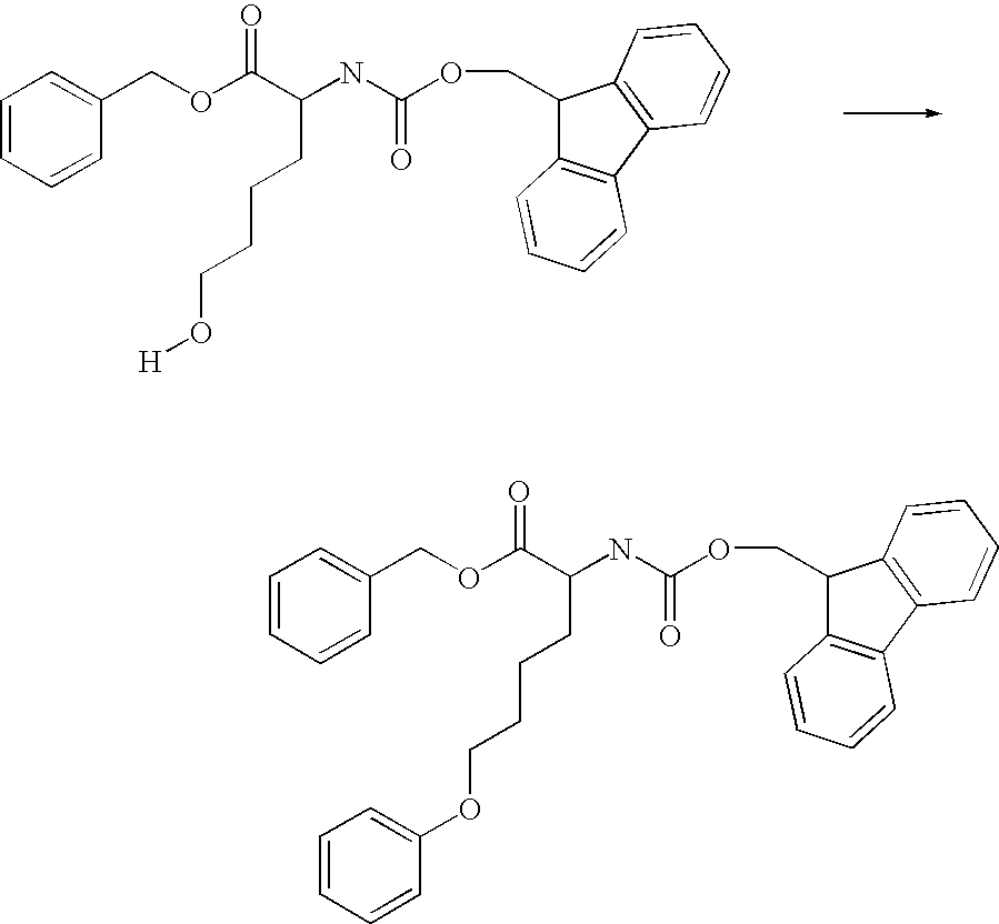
C1=CC=CC(COC(C(NC(OCC2C3=C(C4=C2C=CC=C4)C=CC=C3)=O)CCCCO[H])=O)=C1.C1=CC=CC(COC(C(NC(OCC2C3=C(C4=C2C=CC=C4)C=CC=C3)=O)CCCCOC2=CC=CC=C2)=O)=C1
